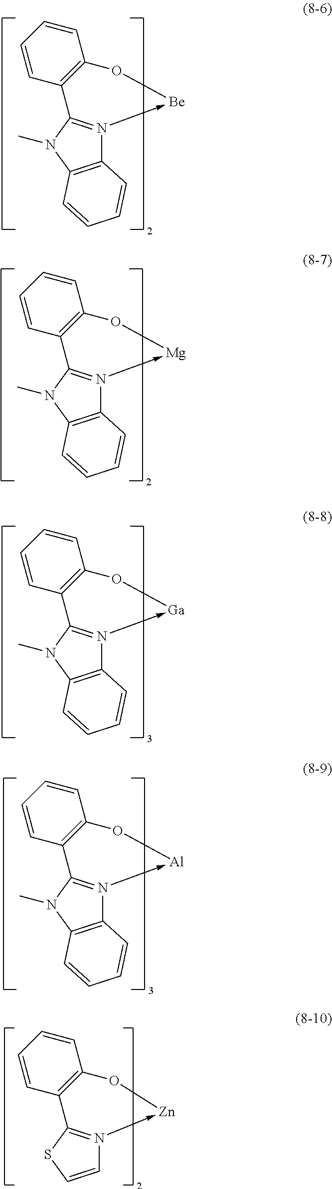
C1=CC=CC2=C1O[Be]-N1=C2N(C)C2=C1C=CC=C2.C1=CC=CC2=C1O[Mg]-N1=C2N(C)C2=C1C=CC=C2.C1=CC=CC2=C1O[Ga]-N1=C2N(C)C2=C1C=CC=C2.C1=CC=CC2=C1O[Al]-N1=C2N(C)C2=C1C=CC=C2.C1=CC=CC2=C1O[Zn]-N1=C2SC=C1
